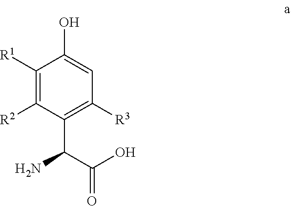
C1([R2])=C([R1])C(O)=CC([R3])=C1C(C(O)=O)N
